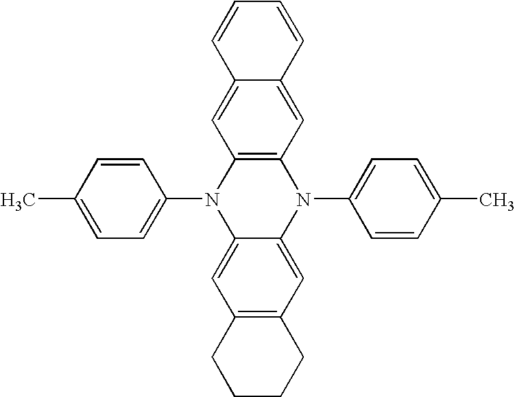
C1=CC(C)=CC=C1N1C2=CC3=C(C=C2N(C2=CC=C(C)C=C2)C2=C1C=C1C(=C2)C=CC=C1)CCCC3
